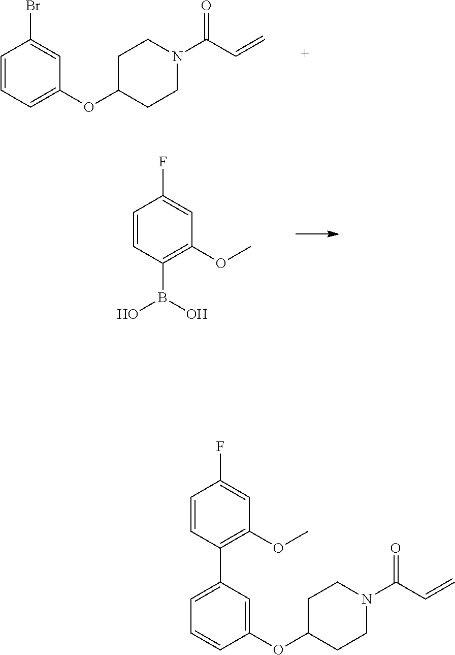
C1=CC=C(OC2CCN(C(C=C)=O)CC2)C=C1Br.C1=CC(B(O)O)=C(OC)C=C1F.C1=CC(C2=CC=CC(OC3CCN(C(=O)C=C)CC3)=C2)=C(OC)C=C1F
